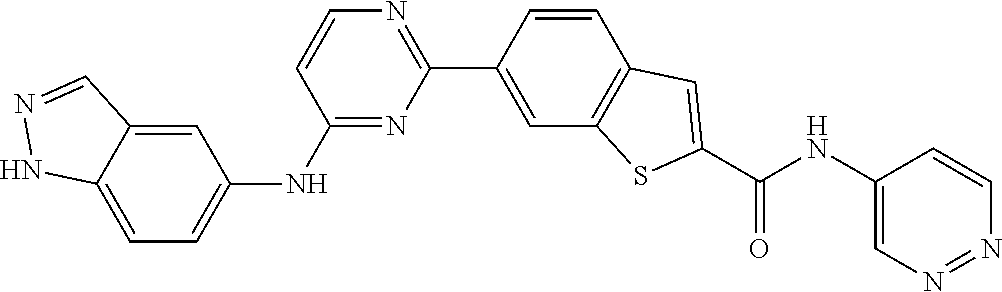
C1=CN=C(C2=CC3=C(C=C2)C=C(C(NC2=CN=NC=C2)=O)S3)N=C1NC1=CC=C2C(=C1)C=NN2
